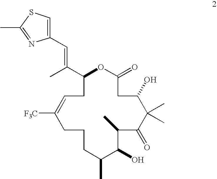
C1(C(C)=CC2=CSC(C)=N2)OC(=O)CC(O)C(C)(C)C(=O)C(C)C(O)C(C)CCCC([F3C])=CC1
